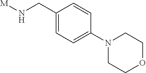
C1(CN[M])=CC=C(N2CCOCC2)C=C1
